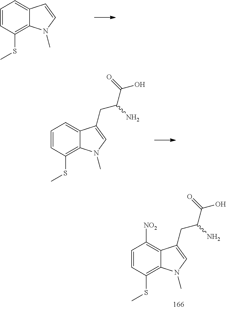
C1=CC(SC)=C2C(=C1[NO2])C(CC(C(=O)O)N)=CN2C.C1=CC(SC)=C2C(=C1)C=CN2C.C1=CC(SC)=C2C(=C1)C(CC(C(=O)O)N)=CN2C
